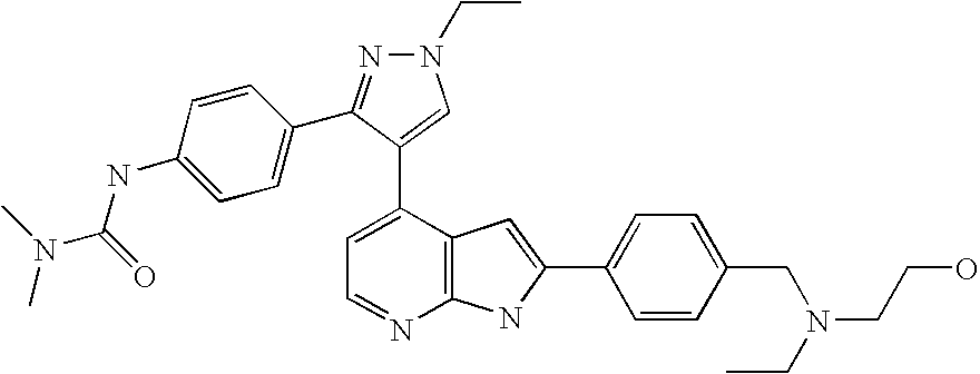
C1=C(C2=CN(CC)N=C2C2=CC=C(NC(N(C)C)=O)C=C2)C2=C(N=C1)NC(C1=CC=C(CN(CCO)CC)C=C1)=C2
